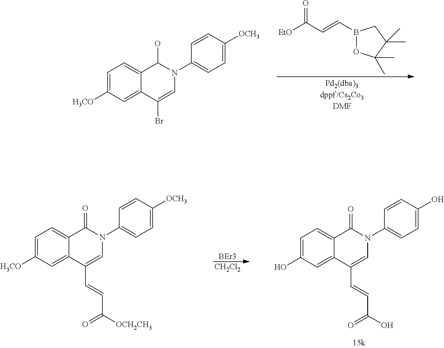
C1=C2C(=CC([H3CO])=C1)C(Br)=CN(C1=CC=C([OCH3])C=C1)C2O.[EtO]C(C=CB1OC(C)(C)C(C)(C)C1)=O.C1=C2C(=CC([H3CO])=C1)C(C=CC([OCH2CH3])=O)=CN(C1=CC=C([OCH3])C=C1)C2=O.C1=C2C(=CC(O)=C1)C(C=CC(O)=O)=CN(C1=CC=C(O)C=C1)C2=O.[BEr3].[CH2Cl2]
